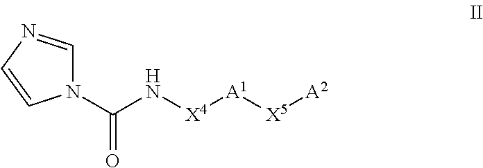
N1(C(=O)N[X4][A1][X5][A2])C=NC=C1
